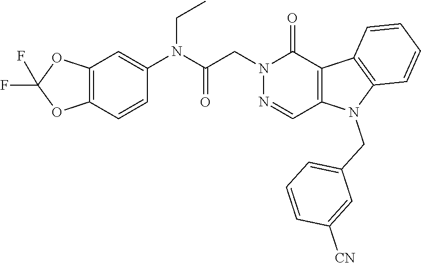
N1(CC(N(C2=CC3=C(C=C2)OC(F)(F)O3)CC)=O)N=CC2=C(C1=O)C1=C(N2CC2=CC=CC([CN])=C2)C=CC=C1
